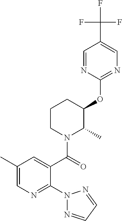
C1(OC2C(C)N(C(=O)C3=CC(C)=CN=C3N3N=CC=N3)CCC2)=NC=C(C(F)(F)F)C=N1
